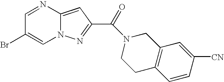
C1=NC2=CC(C(N3CCC4=C(C3)C=C([CN])C=C4)=O)=NN2C=C1Br
